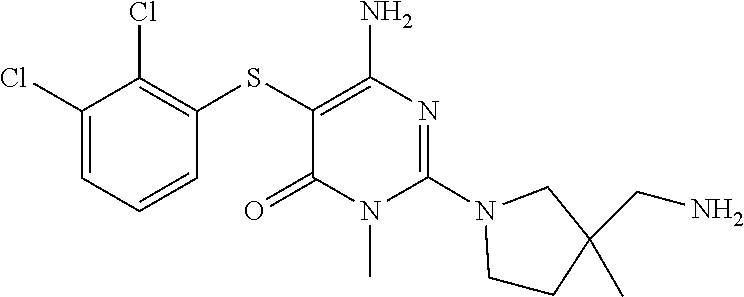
S(C1=C(N)N=C(N2CCC(C)(CN)C2)N(C)C1=O)C1=C(Cl)C(Cl)=CC=C1
